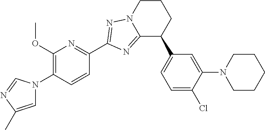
C1(OC)=C(N2C=C(C)N=C2)C=CC(C2=NN3C(=N2)C(C2=CC=C(Cl)C(N4CCCCC4)=C2)CCC3)=N1
